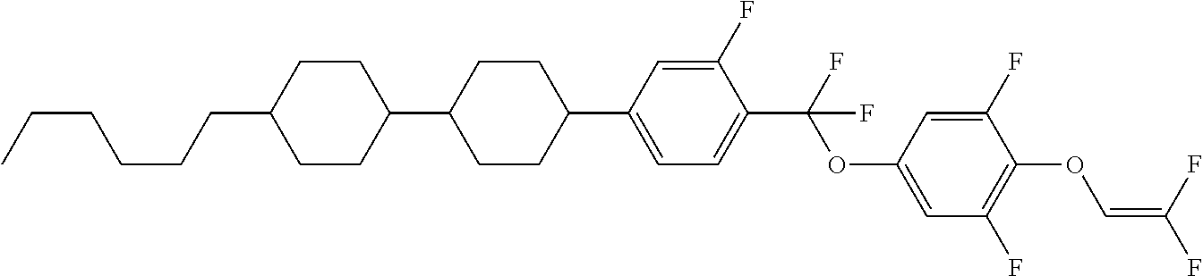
C1CC(C2CCC(C3=CC=C(C(F)(OC4=CC(F)=C(OC=C(F)F)C(F)=C4)F)C(F)=C3)CC2)CCC1CCCCCC
